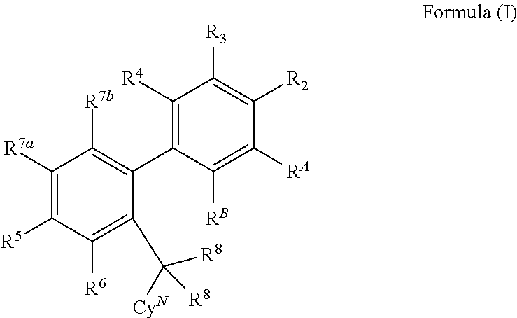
C1([R7a])=C([R5])C([R6])=C(C([CyN])([R8])[R8])C(C2=C([R4])C([R3])=C([R2])C([RA])=C2[RB])=C1[R7b]
